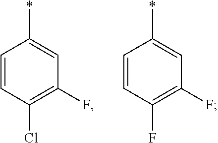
C1=CC(Cl)=C(F)C=C1*.C1=CC(F)=C(F)C=C1*
